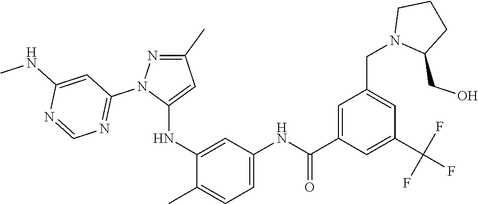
C1(C)=NN(C2=NC=NC(NC)=C2)C(NC2=CC(NC(C3=CC(CN4C(CO)CCC4)=CC(C(F)(F)F)=C3)=O)=CC=C2C)=C1
